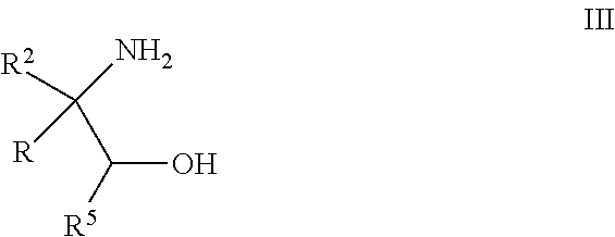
C([R2])(N)(C([R5])O)[R]
